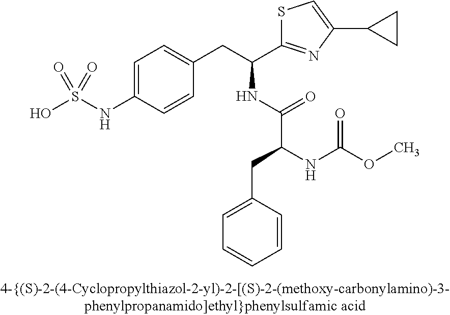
OS(NC1=CC=C(CC(C2=NC(C3CC3)=CS2)NC(C(NC(OC)=O)CC2=CC=CC=C2)=O)C=C1)(=O)=O
